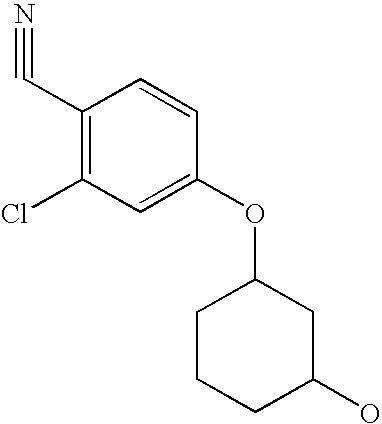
C1(C#N)=C(Cl)C=C(OC2CCCC(O)C2)C=C1
